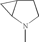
C1C2C(N(C)C1)C2
